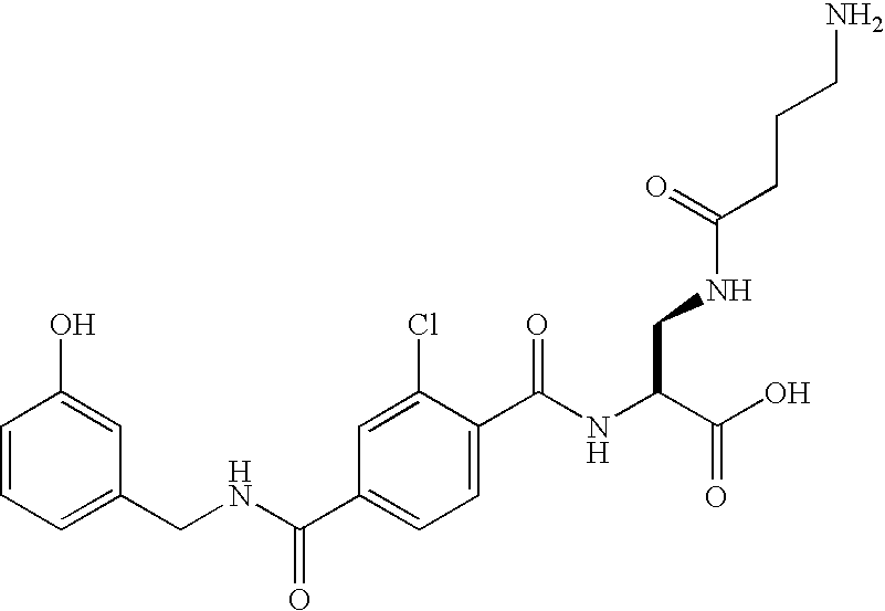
C1(O)=CC(CNC(C2=CC=C(C(NC(C(O)=O)CNC(CCCN)=O)=O)C(Cl)=C2)=O)=CC=C1
